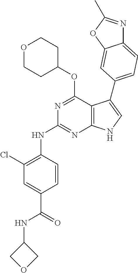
N(C1=NC2=C(C(OC3CCOCC3)=N1)C(C1=CC=C3N=C(C)OC3=C1)=CN2)C1=C(Cl)C=C(C(=O)NC2COC2)C=C1
